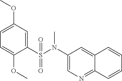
C1(S(N(C2=CN=C3C(=C2)C=CC=C3)C)(=O)=O)=CC(OC)=CC=C1OC
